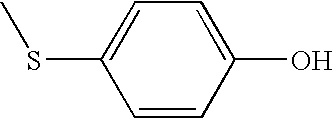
C1(SC)=CC=C(O)C=C1
